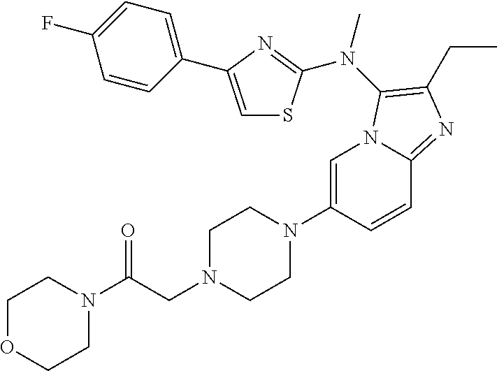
C1=C(N2CCN(CC(=O)N3CCOCC3)CC2)C=CC2=NC(CC)=C(N(C)C3=NC(C4=CC=C(F)C=C4)=CS3)N12
